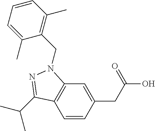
C1=CC(CC(O)=O)=CC2=C1C(C(C)C)=NN2CC1=C(C)C=CC=C1C
